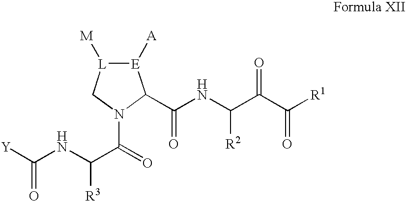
C(NC(C(=O)N1C[L]([M])[E]([A])C1C(NC(C(C([R1])=O)=O)[R2])=O)[R3])([Y])=O
